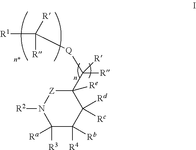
C1([R3])([Ra])C([R4])([Rb])C([Rd])([Rc])C(C([Q]C([R1])([R])[R])([R])[R])([Re])[Z]N1[R2]
